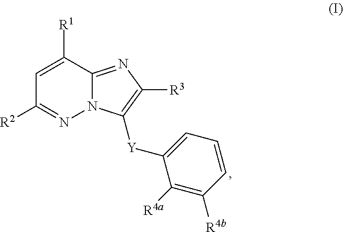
C1=C([R1])C2=NC([R3])=C([Y]C3=CC=CC([R4b])=C3[R4a])N2N=C1[R2]
